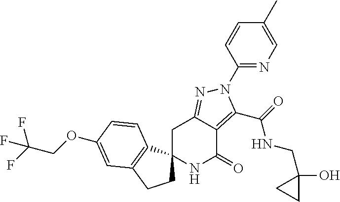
C1C2=NN(C3=NC=C(C)C=C3)C(C(=O)NCC3(O)CC3)=C2C(=O)NC12CCC1=C2C=CC(OCC(F)(F)F)=C1
